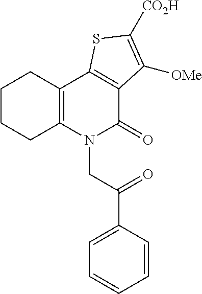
N1(CC(C2=CC=CC=C2)=O)C(=O)C2=C(C3=C1CCCC3)SC([CO2H])=C2[OMe]
